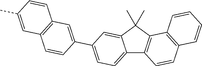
C12=CC=C(C3=CC4=C(C=C3)C=C(C)C=C4)C=C1C(C)(C)C1=C2C=CC2=C1C=CC=C2
